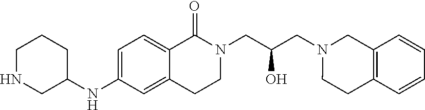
C1NCC(NC2=CC=C3C(=C2)CCN(CC(CN2CCC4=C(C2)C=CC=C4)O)C3=O)CC1
